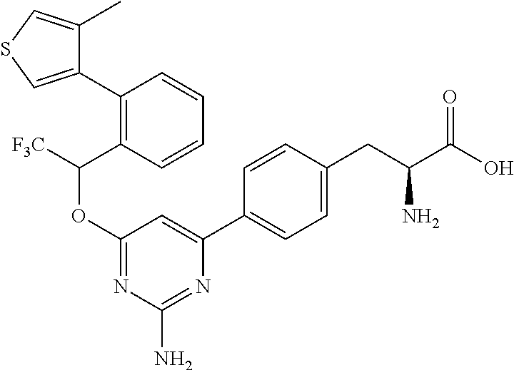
C1(OC([F3C])C2=C(C3=CSC=C3C)C=CC=C2)=NC(N)=NC(C2=CC=C(CC(C(O)=O)N)C=C2)=C1
